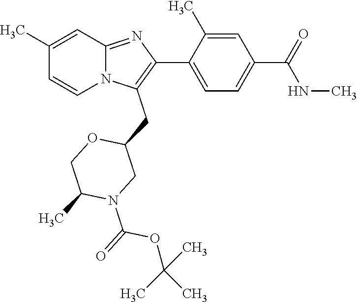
C1(C)=CC2=NC(C3=CC=C(C(NC)=O)C=C3C)=C(CC3OCC(C)N(C(OC(C)(C)C)=O)C3)N2C=C1
